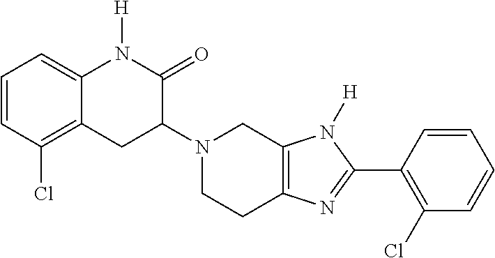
C12=CC=CC(Cl)=C1CC(N1CCC3=C(C1)N([H])C(C1=C(Cl)C=CC=C1)=N3)C(=O)N2[H]
